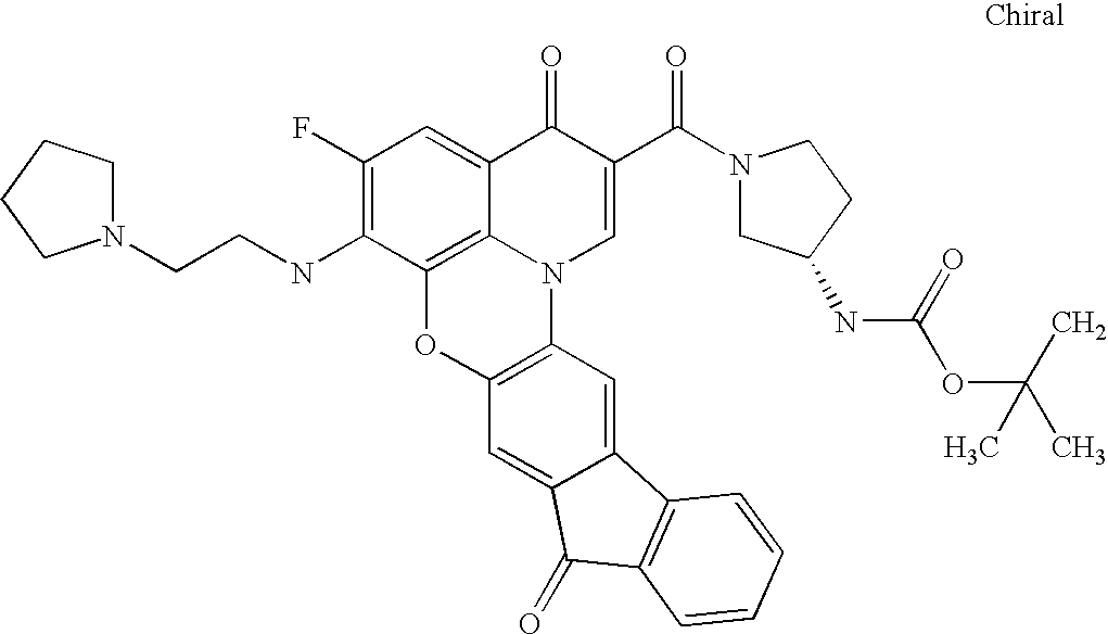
C1(F)=C(NCCN2CCCC2)C2=C3C(=C1)C(=O)C(C(N1CC(NC(=O)OC(C)(C)C)CC1)=O)=CN3C1=C(O2)C=C2C(=C1)C1=C(C2=O)C=CC=C1
